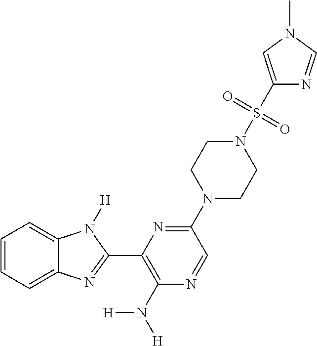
C1=CC=C2C(=C1)N([H])C(C1=C(N([H])[H])N=CC(N3CCN(S(=O)(=O)C4=CN(C)C=N4)CC3)=N1)=N2
